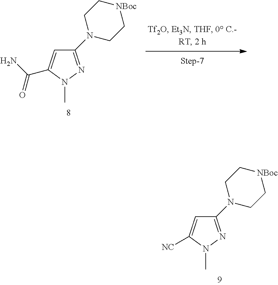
C1(N2CC[NBoc]CC2)=NN(C)C(C(N)=O)=C1.C1(N2CC[NBoc]CC2)=NN(C)C([NC])=C1
